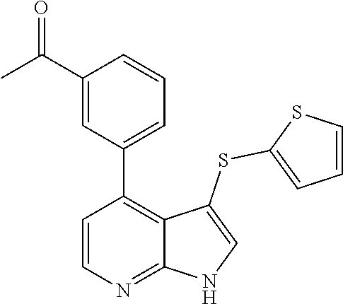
C1=CN=C2C(=C1C1=CC=CC(C(C)=O)=C1)C(SC1=CC=CS1)=CN2
